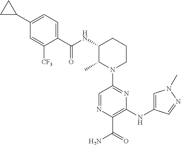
N(C1C(C)N(C2=NC(NC3=CN(C)N=C3)=C(C(=O)N)N=C2)CCC1)C(C1=CC=C(C2CC2)C=C1[CF3])=O
